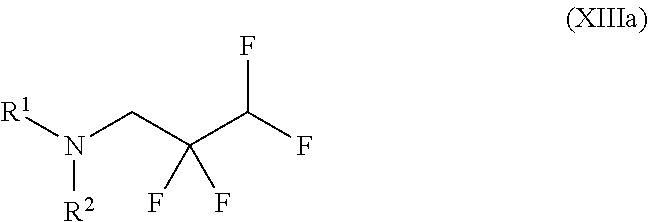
[R1]N([R2])CC(C(F)F)(F)F
